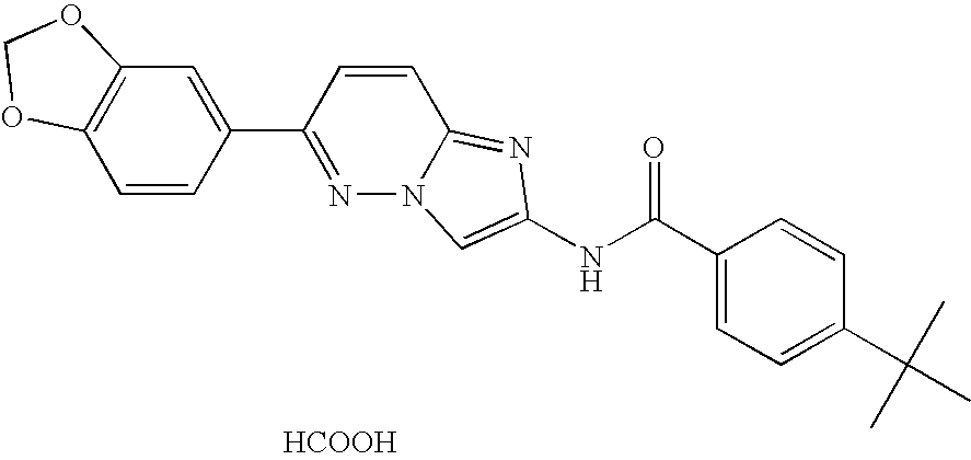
C1=C(C2=NN3C(=NC(NC(=O)C4=CC=C(C(C)(C)C)C=C4)=C3)C=C2)C=CC2=C1OCO2.[HCOOH]
